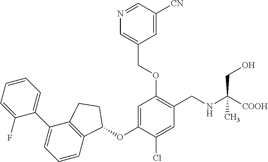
C1(F)=CC=CC=C1C1=CC=CC2=C1CCC2OC1=CC(OCC2=CN=CC([CN])=C2)=C(CNC([COOH])(CO)C)C=C1Cl
